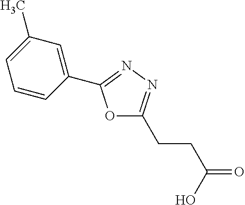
C1=C(C)C=C(C2=NN=C(CCC(=O)O)O2)C=C1
